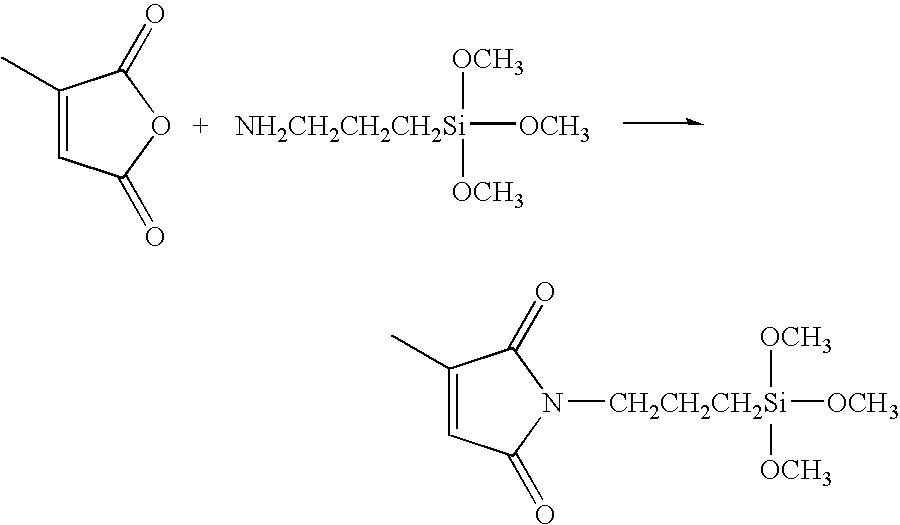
C1(C)=CC(=O)OC1=O.[NH2CH2CH2CH2Si]([OCH3])([OCH3])[OCH3].C1(C)=CC(=O)N([CH2CH2CH2Si]([OCH3])([OCH3])[OCH3])C1=O
